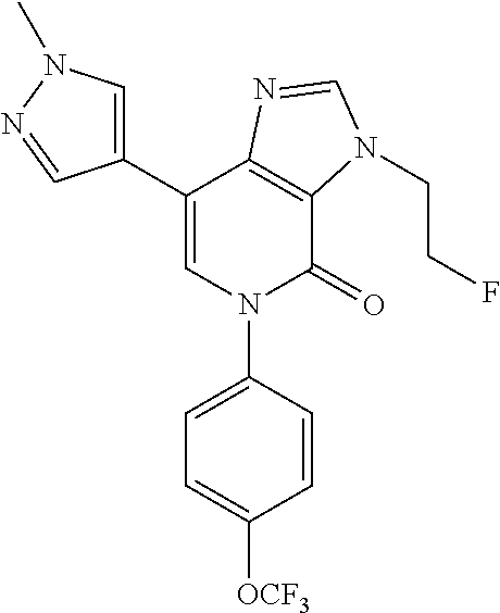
C1(C2=CN(C)N=C2)=CN(C2=CC=C([OCF3])C=C2)C(=O)C2=C1N=CN2CCF
